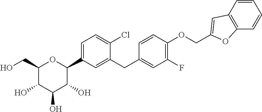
C1(CO)C(O)C(O)C(O)C(C2=CC=C(Cl)C(CC3=CC(F)=C(OCC4=CC5=C(O4)C=CC=C5)C=C3)=C2)O1
